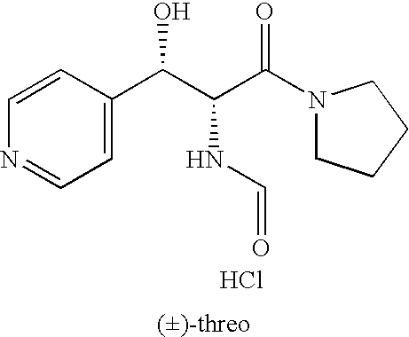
C1=CC(C(C(C(N2CCCC2)=O)NC=O)O)=CC=N1.Cl
